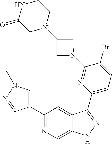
C1(C2=CN(C)N=C2)=NC=C2C(=C1)C(C1=CC=C(Br)C(N3CC(N4CCNC(=O)C4)C3)=N1)=NN2
